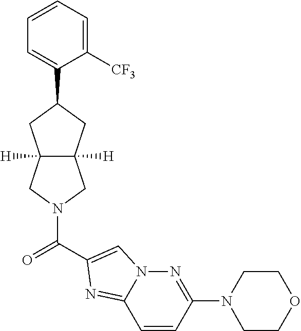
C1=CC=C([CF3])C(C2CC3([H])C([H])(CN(C(=O)C4=CN5N=C(N6CCOCC6)C=CC5=N4)C3)C2)=C1
